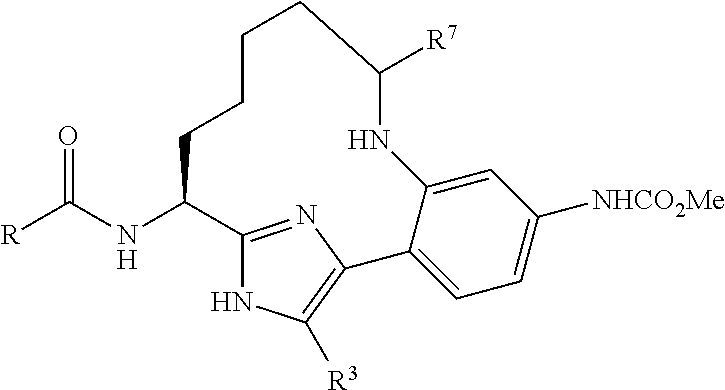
C12=NC(=C([R3])N1)C1=CC=C([NHCO2Me])C=C1NC([R7])CCCCC2NC([R])=O
